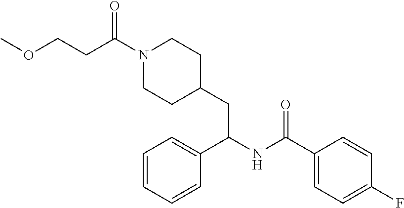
C(CC(N1CCC(CC(NC(C2=CC=C(F)C=C2)=O)C2=CC=CC=C2)CC1)=O)OC
